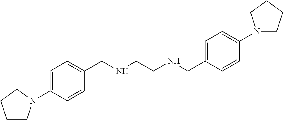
C1=C(N2CCCC2)C=CC(CNCCNCC2=CC=C(N3CCCC3)C=C2)=C1
